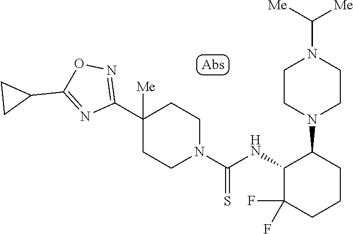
N1=C(C2CC2)ON=C1C1([Me])CCN(C(=S)NC2C(F)(F)CCCC2N2CCN(C([Me])[Me])CC2)CC1
